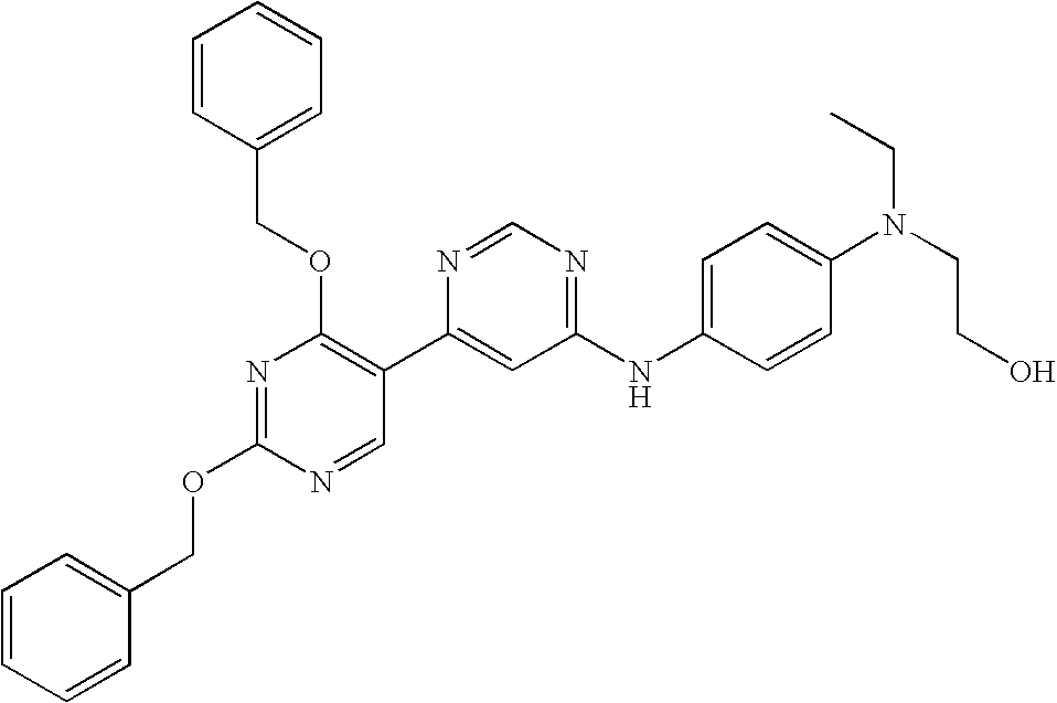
C(OC1=NC(OCC2=CC=CC=C2)=C(C2=CC(NC3=CC=C(N(CC)CCO)C=C3)=NC=N2)C=N1)C1=CC=CC=C1
